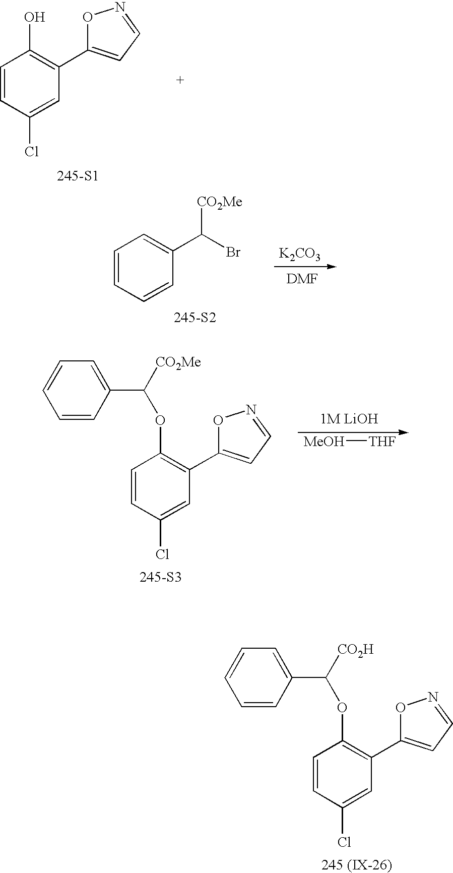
C1=CC(Cl)=CC(C2=CC=NO2)=C1O.[245-S1].[K2CO3].C1=CC=CC(C(Br)[CO2Me])=C1.[245-S2].C1=CC(Cl)=CC(C2=CC=NO2)=C1OC([CO2Me])C1=CC=CC=C1.[245-S3].[MeOH][THF].C1=CC(Cl)=CC(C2=CC=NO2)=C1OC([CO2H])C1=CC=CC=C1.[245 (IX-26)]
